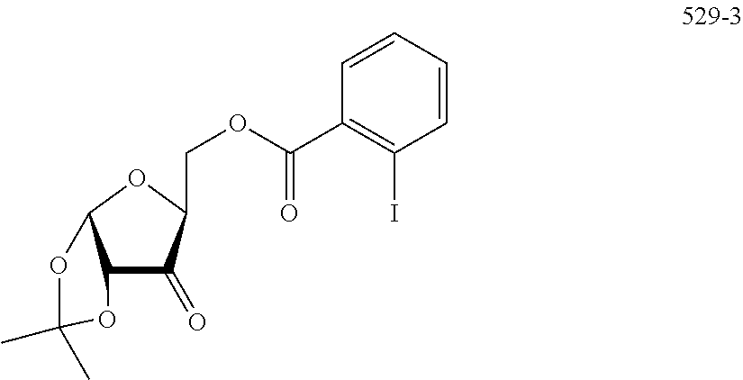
C12C(=O)C(COC(C3=C(I)C=CC=C3)=O)OC1OC(C)(C)O2
